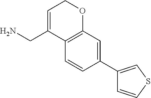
C(C1=CCOC2=C1C=CC(C1=CSC=C1)=C2)N
